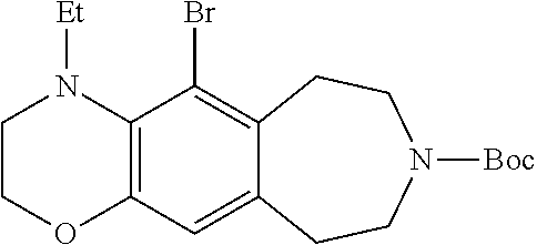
C1COC2=C(N1[Et])C(Br)=C1C(=C2)CCN([Boc])CC1
